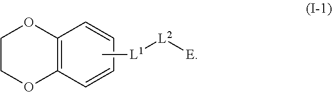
C[L1][L2][E].O1C2=C(OCC1)C=CC=C2
